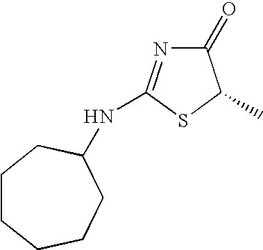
C1(=O)N=C(NC2CCCCCC2)SC1C
